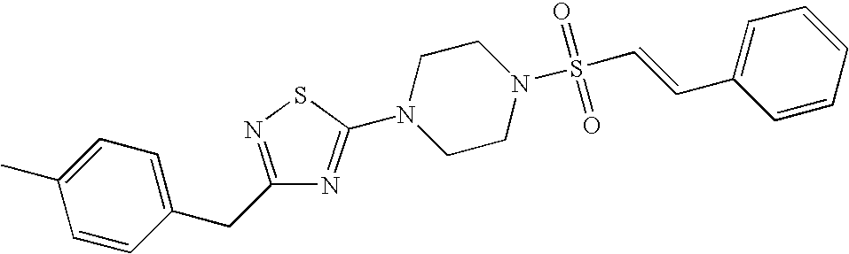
C1=CC(CC2=NSC(N3CCN(S(C=CC4=CC=CC=C4)(=O)=O)CC3)=N2)=CC=C1C
